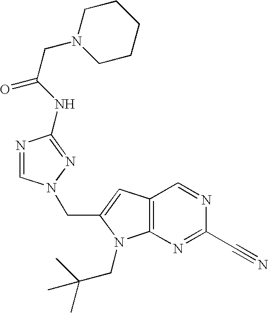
C12=C(N=C(C#N)N=C1)N(CC(C)(C)C)C(CN1C=NC(NC(CN3CCCCC3)=O)=N1)=C2
